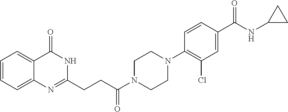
C12=CC=CC=C1N=C(CCC(N1CCN(C3=C(Cl)C=C(C(NC4CC4)=O)C=C3)CC1)=O)NC2=O
